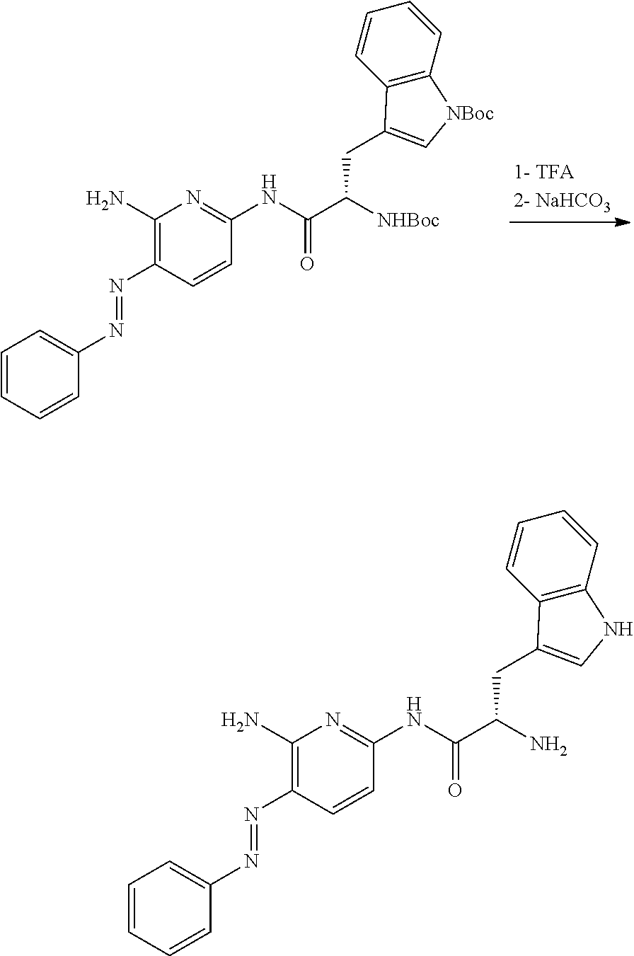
C1=CC=CC(N=NC2=C(N)N=C(NC(=O)C([NHBoc])CC3=C[NBoc]C4=C3C=CC=C4)C=C2)=C1.C1=CC=CC(N=NC2=C(N)N=C(NC(=O)C(N)CC3=CNC4=C3C=CC=C4)C=C2)=C1
